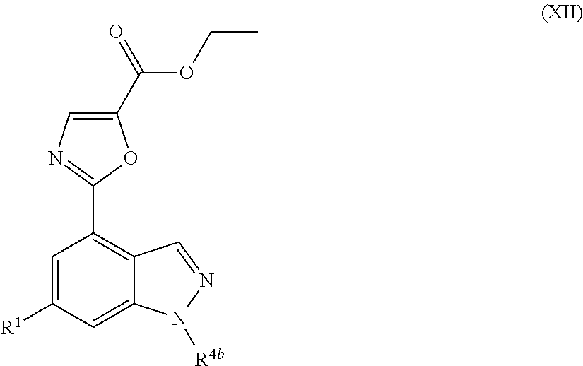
C1=C([R1])C=C2C(=C1C1=NC=C(C(OCC)=O)O1)C=NN2[R4b]
